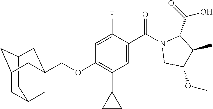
C1(OCC23CC4CC(CC(C2)C4)C3)=C(C2CC2)C=C(C(N2CC(OC)C(C)C2C(=O)O)=O)C(F)=C1
